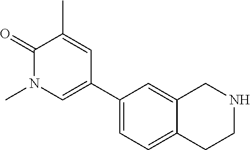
O=C1N(C)C=C(C2=CC=C3C(=C2)CNCC3)C=C1C
